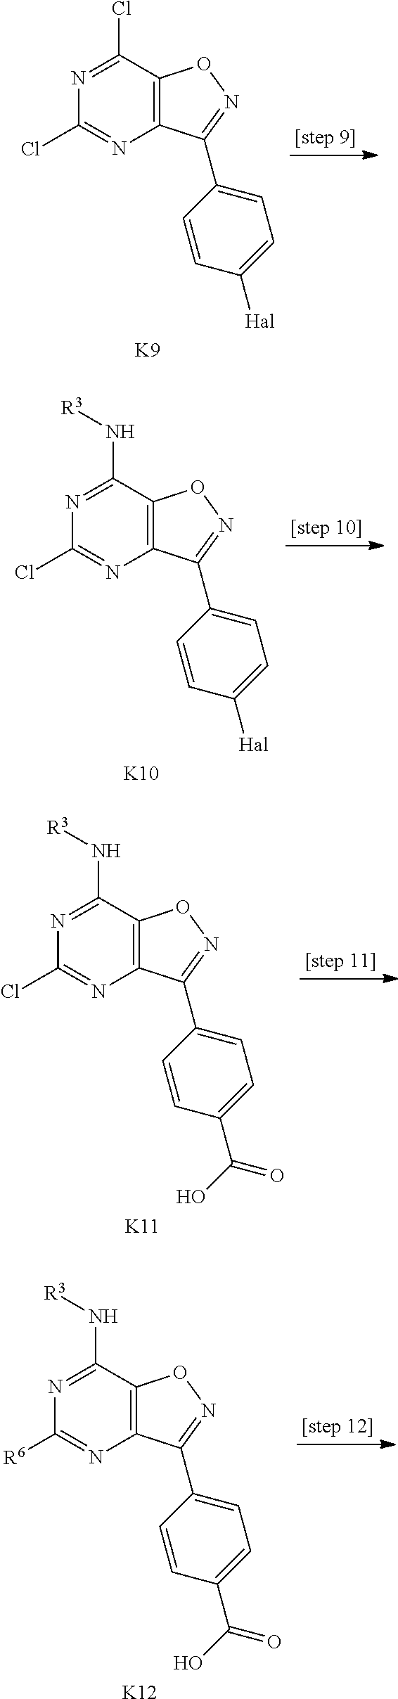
N1=C(Cl)C2=C(N=C1Cl)C(C1=CC=C([Hal])C=C1)=NO2.[K9].N1=C(N[R3])C2=C(N=C1Cl)C(C1=CC=C([Hal])C=C1)=NO2.[K10].N1=C(N[R3])C2=C(N=C1Cl)C(C1=CC=C(C(=O)O)C=C1)=NO2.[K11].N1=C(N[R3])C2=C(N=C1[R6])C(C1=CC=C(C(=O)O)C=C1)=NO2.[K12]
